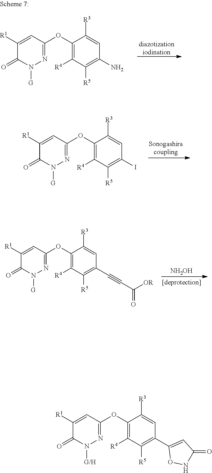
[diazotizationiodination].N1=C(OC2=C([R4])C([R5])=C(N)C=C2[R3])C=C([R1])C(=O)N1[G].N1=C(OC2=C([R4])C([R5])=C(C3=CC(=O)NO3)C=C2[R3])C=C([R1])C(=O)N1[G/H].N1=C(OC2=C([R4])C([R5])=C(I)C=C2[R3])C=C([R1])C(=O)N1[G].N1=C(OC2=C([R4])C([R5])=C(C#CC(=O)[OR])C=C2[R3])C=C([R1])C(=O)N1[G].[NH2OH]
